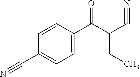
C1(C#N)=CC=C(C(C(C#N)CC)=O)C=C1
